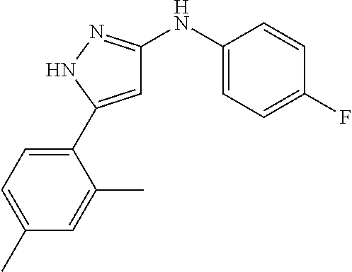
C1=C(C2=CC=C(C)C=C2C)NN=C1NC1=CC=C(F)C=C1
